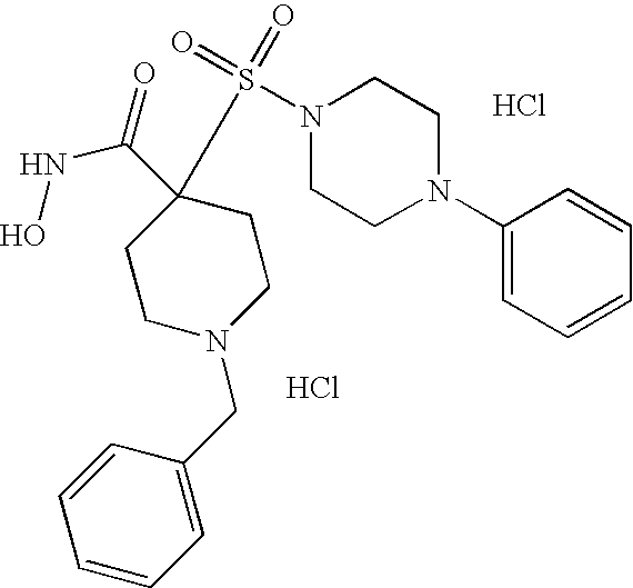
C1CN(CC2=CC=CC=C2)CCC1(C(=O)NO)S(=O)(=O)N1CCN(C2=CC=CC=C2)CC1.Cl.Cl
